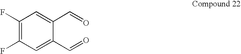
C1(F)=C(F)C=C(C=O)C(C=O)=C1
